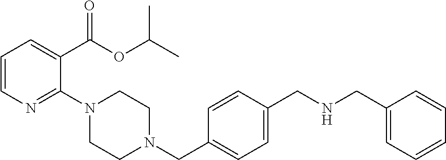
C1=CN=C(N2CCN(CC3=CC=C(CNCC4=CC=CC=C4)C=C3)CC2)C(C(OC(C)C)=O)=C1
